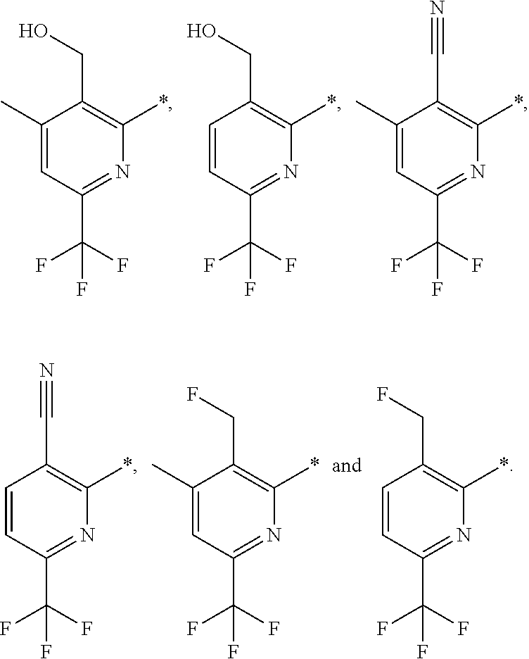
C1(C(F)(F)F)=NC(*)=C(CO)C(C)=C1.C1(C(F)(F)F)=NC(*)=C(CO)C=C1.C1(C(F)(F)F)=NC(*)=C(C#N)C(C)=C1.C1(C(F)(F)F)=NC(*)=C(C#N)C=C1.C1(C(F)(F)F)=NC(*)=C(CF)C(C)=C1.C1(C(F)(F)F)=NC(*)=C(CF)C=C1
